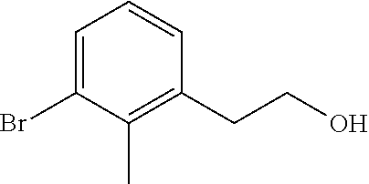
C1=C(Br)C(C)=C(CCO)C=C1
